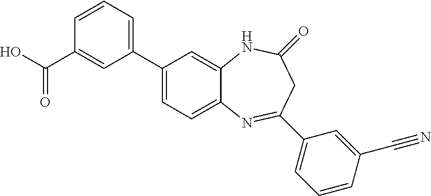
C1(C2=CC=C3C(=C2)NC(=O)CC(C2=CC=CC(C#N)=C2)=N3)=CC=CC(C(O)=O)=C1
